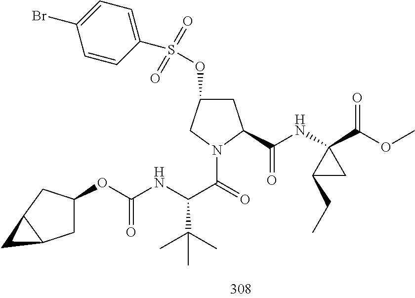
C1C(OS(=O)(=O)C2=CC=C(Br)C=C2)CN(C(C(NC(OC2CC3C(C2)C3)=O)C(C)(C)C)=O)C1C(=O)NC1(C(OC)=O)C(CC)C1
